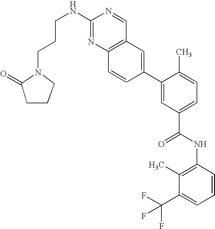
C1(C2=CC(C(NC3=C(C)C(C(F)(F)F)=CC=C3)=O)=CC=C2C)=CC2=C(C=C1)N=C(NCCCN1C(=O)CCC1)N=C2
